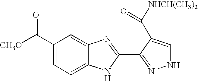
C1=C(C([CH3O])=O)C=C2C(=C1)NC(C1=NNC=C1C([NHCH(CH3)2])=O)=N2
